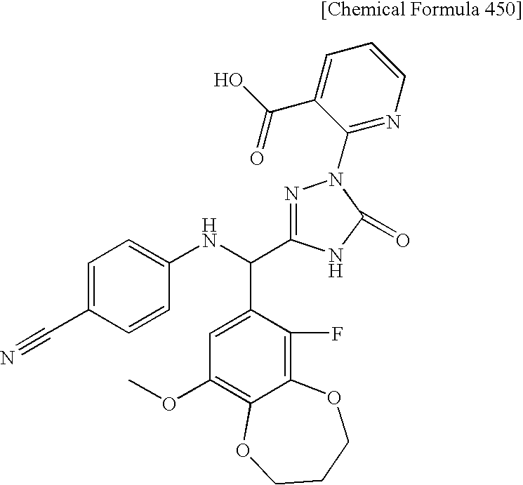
C(C1=CC=C(NC(C2=CC(OC)=C3C(=C2F)OCCCO3)C2=NN(C3=NC=CC=C3C(O)=O)C(=O)N2)C=C1)#N
